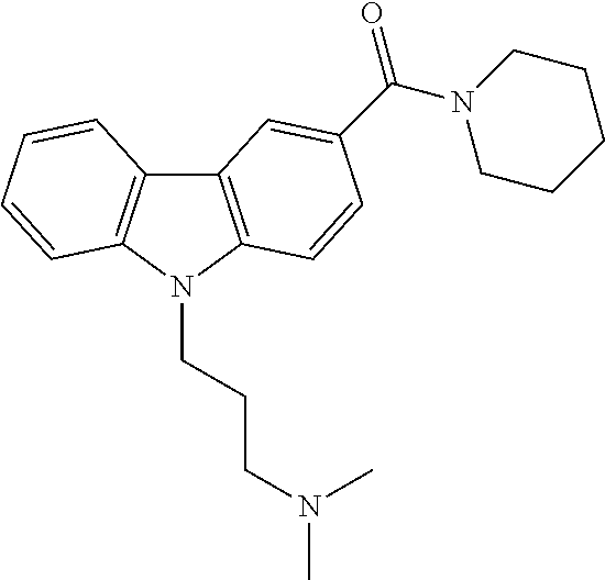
C12=C(N(CCCN(C)C)C3=C1C=CC=C3)C=CC(C(N1CCCCC1)=O)=C2
